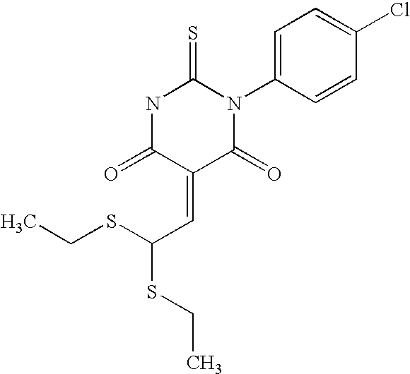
O=C1C(=CC(SCC)SCC)C(=O)N(C2=CC=C(Cl)C=C2)C(=S)N1
